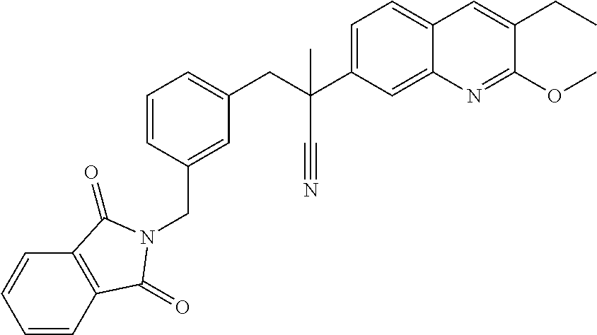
C1=CC(CN2C(=O)C3=C(C=CC=C3)C2=O)=CC(CC(C2=CC=C3C(=C2)N=C(OC)C(CC)=C3)(C)C#N)=C1
